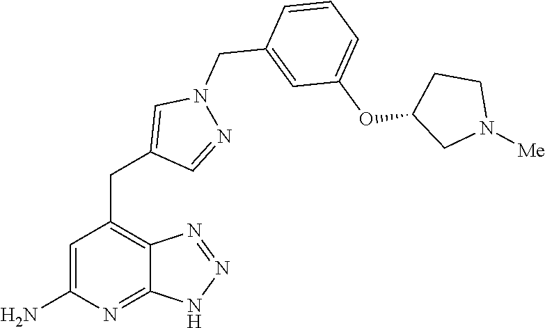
C1=C(N)N=C2C(=C1CC1=CN(CC3=CC(OC4CN([Me])CC4)=CC=C3)N=C1)N=NN2
